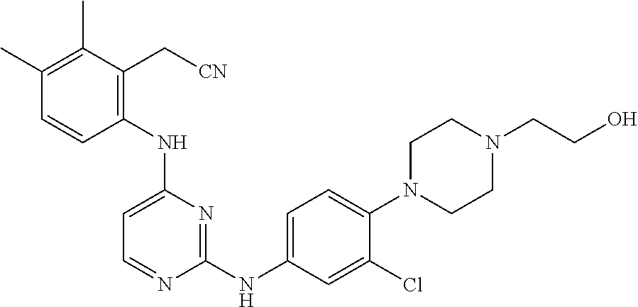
C1(C)=C(C)C(C[CN])=C(NC2=CC=NC(NC3=CC=C(N4CCN(CCO)CC4)C(Cl)=C3)=N2)C=C1
